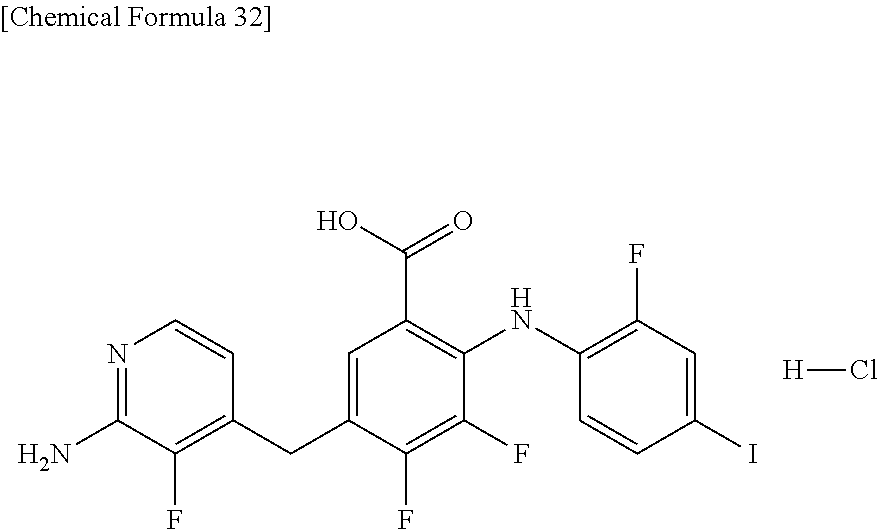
C1(CC2=CC(C(O)=O)=C(NC3=C(F)C=C(I)C=C3)C(F)=C2F)=C(F)C(N)=NC=C1.[H]Cl
